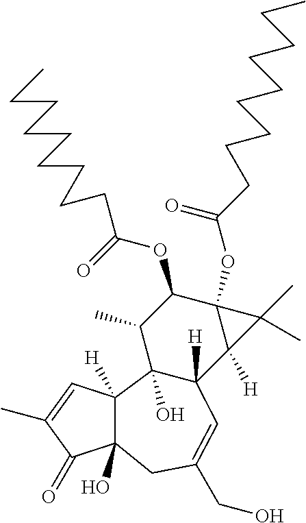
C1(OC(=O)CCCCCCCCC)C(C)C2(O)C([H])(C3([H])C1(OC(CCCCCCCCC)=O)C3(C)C)C=C(CO)CC1(O)C2([H])C=C(C)C1=O
